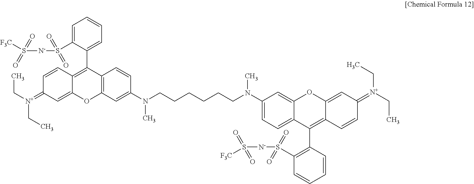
C1=C(S([N-]S([F3C])(=O)=O)(=O)=O)C(C2=C3C(=CC(=[N+](CC)CC)C=C3)OC3=C2C=CC(N(CCCCCCN(C)C2=CC=C4C(C5=C(S([N-]S([F3C])(=O)=O)(=O)=O)C=CC=C5)=C5C(=CC(=[N+](CC)CC)C=C5)OC4=C2)C)=C3)=CC=C1
